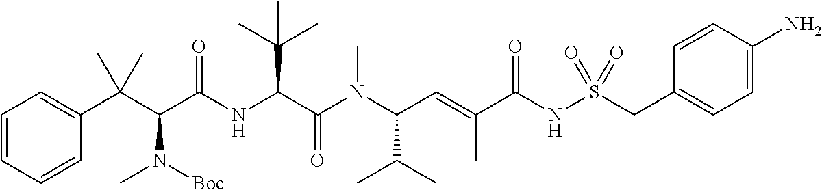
C1=CC=CC(C(C(C(NC(C(N(C(C=C(C(NS(CC2=CC=C(N)C=C2)(=O)=O)=O)C)C(C)C)C)=O)C(C)(C)C)=O)N([Boc])C)(C)C)=C1
